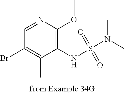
C1=NC(OC)=C(NS(N(C)C)(=O)=O)C(C)=C1Br
